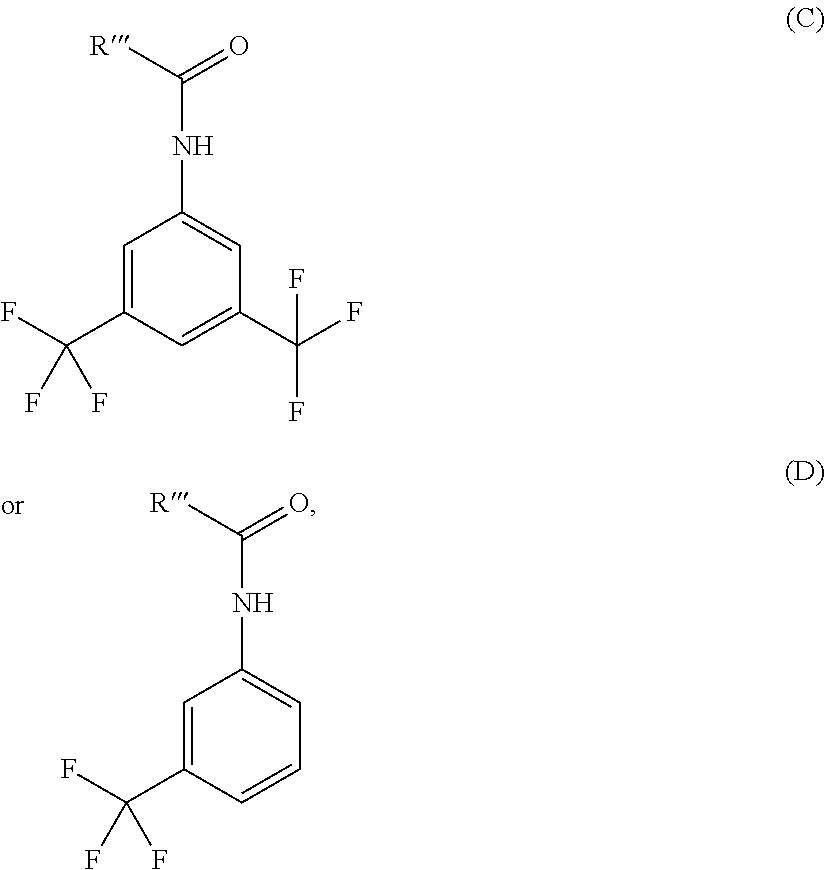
C1=C(C(F)(F)F)C=CC=C1NC([R])=O.C1=C(C(F)(F)F)C=C(C(F)(F)F)C=C1NC([R])=O
